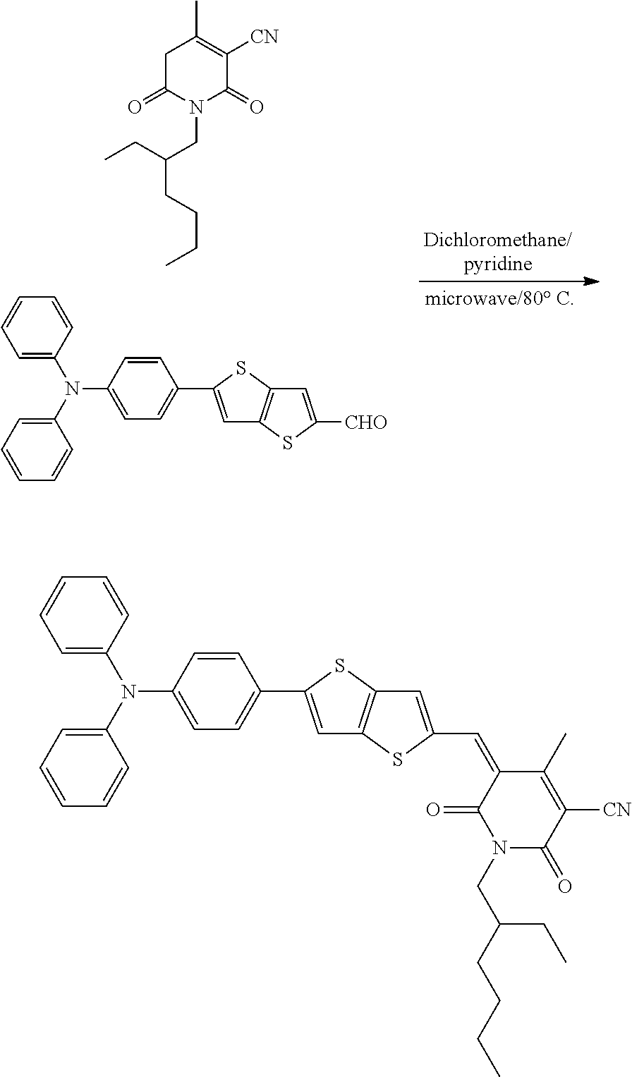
C1=CC=CC=C1N(C1=CC=CC=C1)C1=CC=C(C2=CC3=C(C=C([CHO])S3)S2)C=C1.C1C(=O)N(CC(CCCC)CC)C(=O)C([CN])=C1C.C1=CC=CC=C1N(C1=CC=CC=C1)C1=CC=C(C2=CC3=C(C=C(C=C4C(=O)N(CC(CCCC)CC)C(=O)C([CN])=C4C)S3)S2)C=C1
